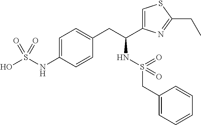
C1=C(NS(O)(=O)=O)C=CC(CC(NS(=O)(CC2=CC=CC=C2)=O)C2=CSC(CC)=N2)=C1
